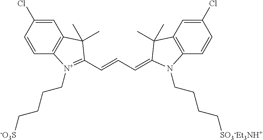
C1=C(Cl)C=CC2=C1C(C)(C)C(C=CC=C1C(C)(C)C3=C(C=CC(Cl)=C3)N1CCCC[SO3-Et3NH+])=[N+]2CCCC[-O3S]
